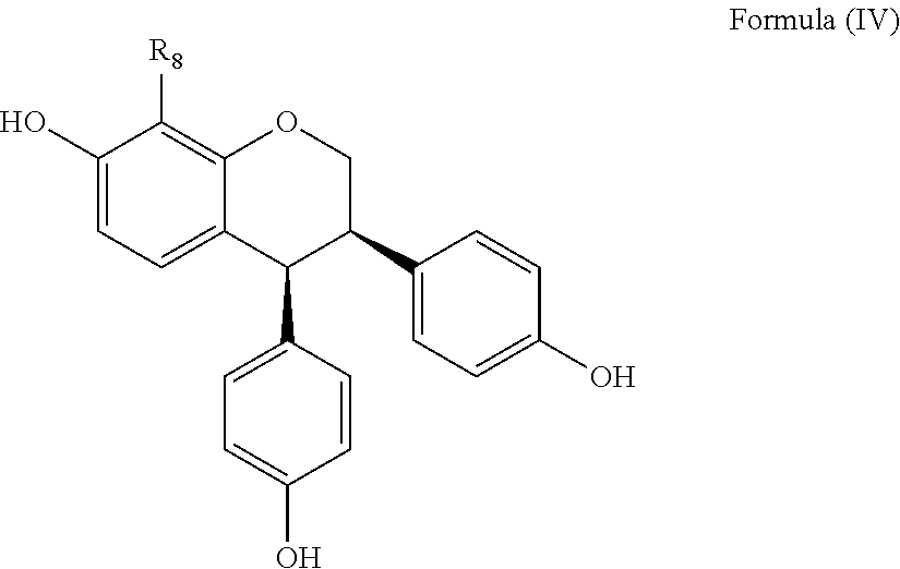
C1(O)=CC=C2C(=C1[R8])OCC(C1=CC=C(O)C=C1)C2C1=CC=C(O)C=C1
